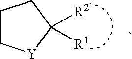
C1CCC([R2])([R1])[Y]1
